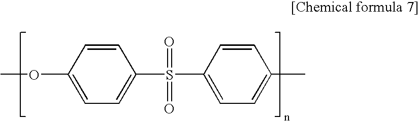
C1=CC(OC)=CC=C1S(C1=CC=C(C)C=C1)(=O)=O
